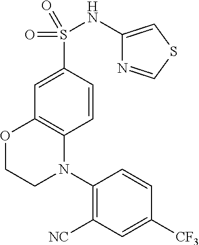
C1=C(S(=O)(NC2=CSC=N2)=O)C=CC2=C1OCCN2C1=C([NC])C=C([CF3])C=C1
